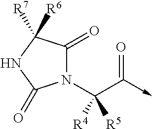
N1(C(C(->C)=O)([R4])[R5])C(=O)C([R6])([R7])NC1=O
